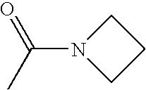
CC(=O)N1CCC1
